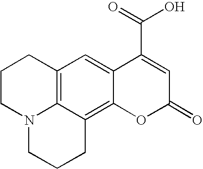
C12=C3C=C4C(=C1CCCN2CCC3)OC(=O)C=C4C(=O)O
